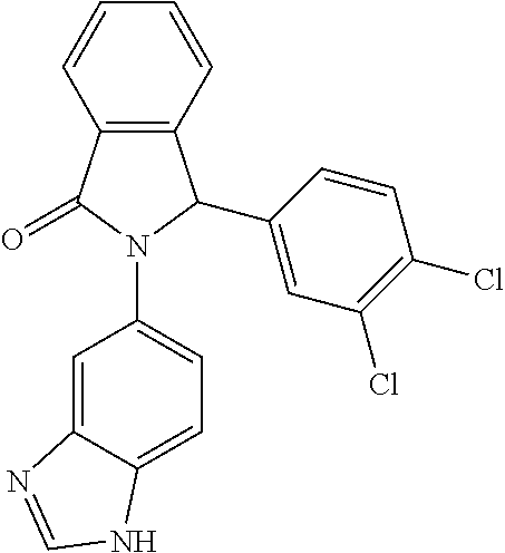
C12=C(C(=O)N(C3=CC=C4C(=C3)N=CN4)C1C1=CC(Cl)=C(Cl)C=C1)C=CC=C2
